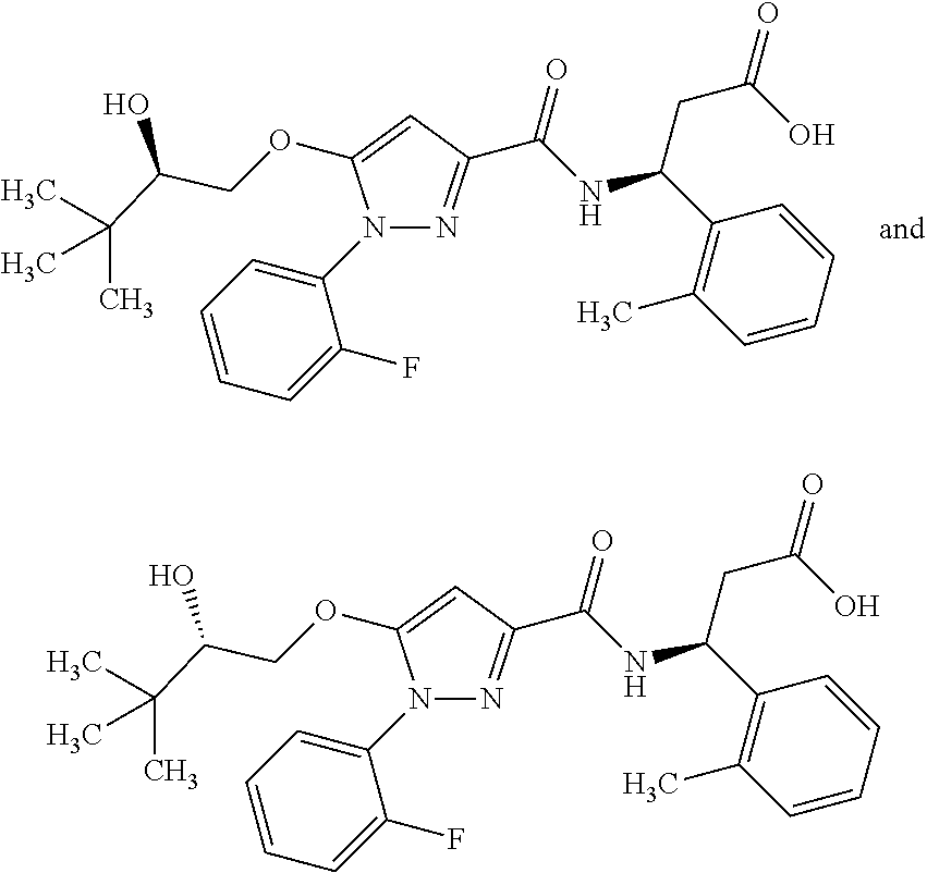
N1(C2=CC=CC=C2F)N=C(C(NC(CC(O)=O)C2=C(C)C=CC=C2)=O)C=C1OCC(C(C)(C)C)O.N1(C2=CC=CC=C2F)N=C(C(NC(CC(O)=O)C2=C(C)C=CC=C2)=O)C=C1OCC(C(C)(C)C)O
